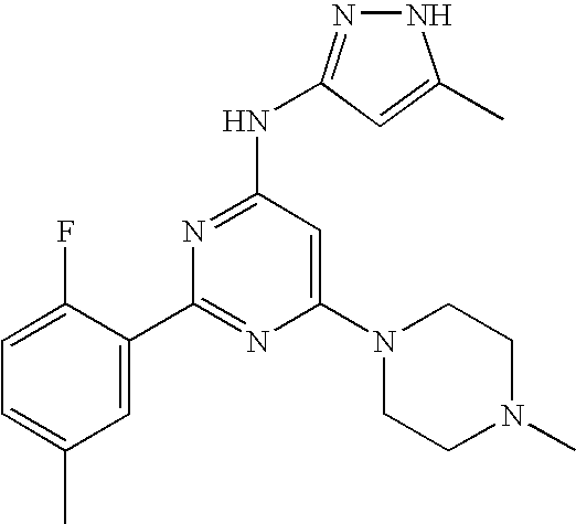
N1=C(NC2=NNC(C)=C2)C=C(N2CCN(C)CC2)N=C1C1=CC(C)=CC=C1F
